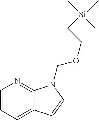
C1=CC=C2C(=N1)N(COCC[Si](C)(C)C)C=C2
